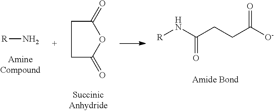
[R]N.C1C(=O)OC(=O)C1.[R]NC(CCC([O-])=O)=O
